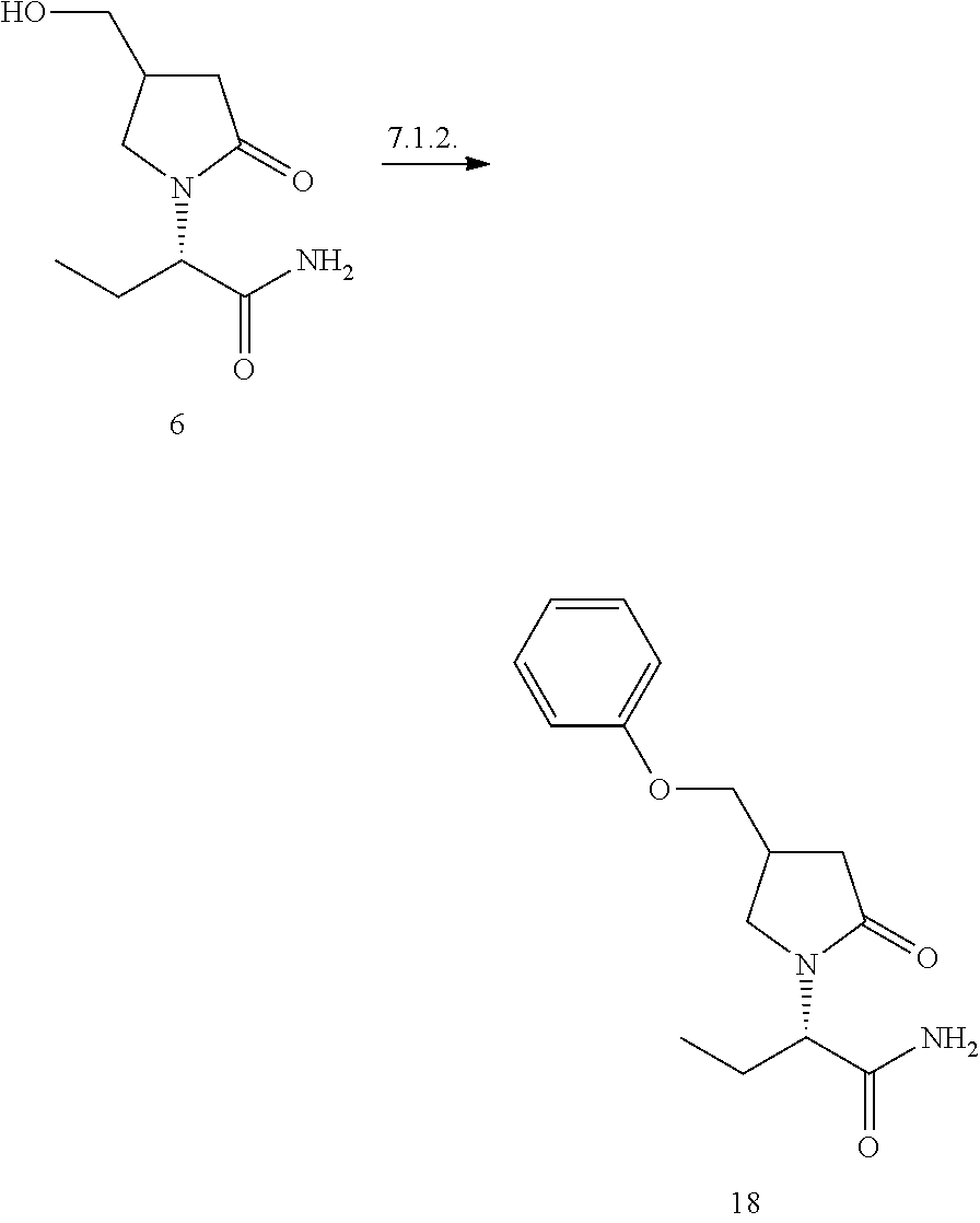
CCC(C(N)=O)N1C(=O)CC(CO)C1.CCC(C(N)=O)N1C(=O)CC(COC2=CC=CC=C2)C1
